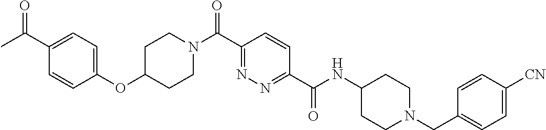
C1CN(C(C2=NN=C(C(=O)NC3CCN(CC4=CC=C([CN])C=C4)CC3)C=C2)=O)CCC1OC1=CC=C(C(C)=O)C=C1
